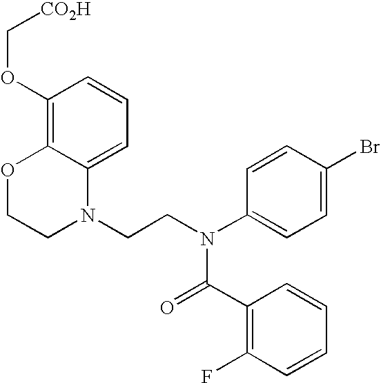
C1=C2C(=C(OC[CO2H])C=C1)OCCN2CCN(C1=CC=C(Br)C=C1)C(=O)C1=C(F)C=CC=C1
